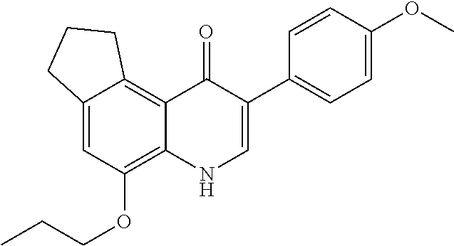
C12=CC(OCCC)=C3C(=C1CCC2)C(=O)C(C1=CC=C(OC)C=C1)=CN3
